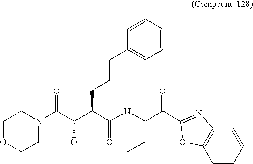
C1OCCN(C(C(C(C(NC(C(C2=NC3=C(C=CC=C3)O2)=O)CC)=O)CCCC2=CC=CC=C2)O)=O)C1
